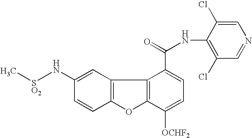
C12=C(C=C(N[SO2]C)C=C1)C1=C(O2)C([OCHF2])=CC=C1C(=O)NC1=C(Cl)C=NC=C1Cl
